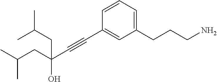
C1=CC=C(CCCN)C=C1C#CC(O)(CC(C)C)CC(C)C
